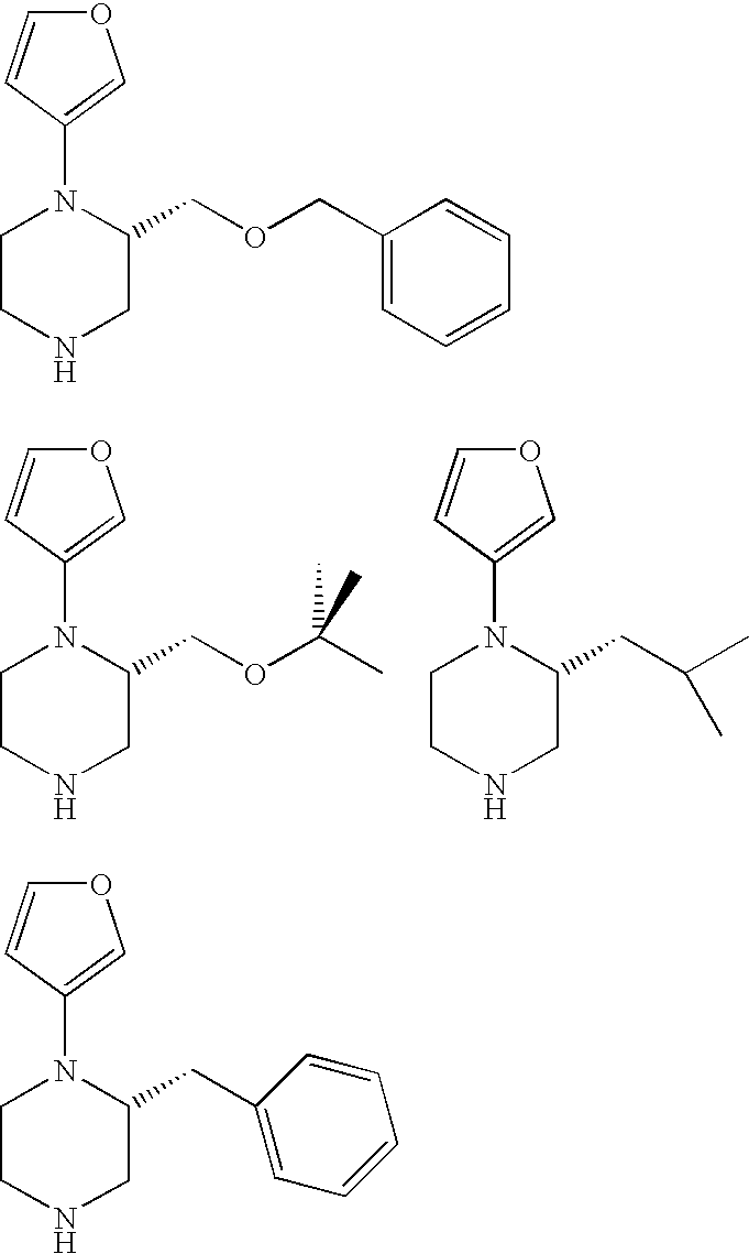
C1CNCC(COC(C)(C)C)N1C1=COC=C1.C1CNCC(CC(C)C)N1C1=COC=C1.C1CNCC(COCC2=CC=CC=C2)N1C1=COC=C1.C1CNCC(CC2=CC=CC=C2)N1C1=COC=C1
